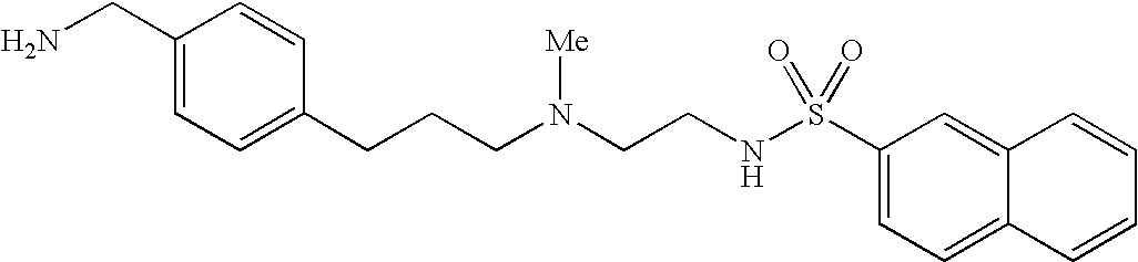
C1(CN)=CC=C(CCCN(CCNS(C2=CC=C3C(=C2)C=CC=C3)(=O)=O)[Me])C=C1
